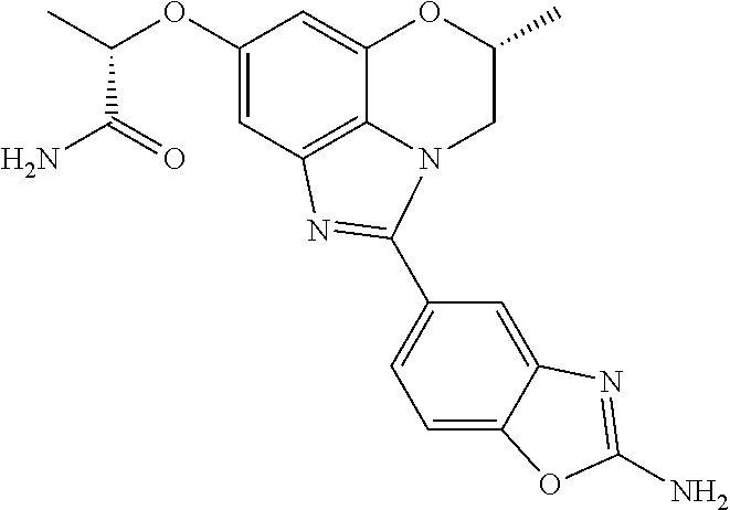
C12=C3C=C(OC(C)C(=O)N)C=C1OC(C)CN2C(C1=CC=C2C(=C1)N=C(N)O2)=N3
